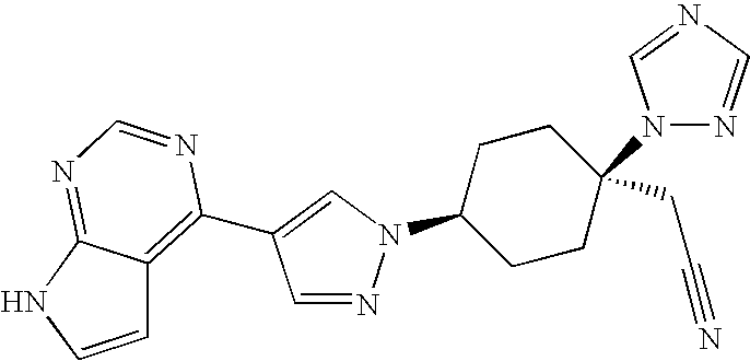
C1=CNC2=NC=NC(C3=CN(C4CCC(N5N=CN=C5)(CC#N)CC4)N=C3)=C12
